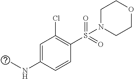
C1N(S(C2=C(Cl)C=C(NC)C=C2)(=O)=O)CCOC1
